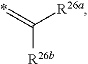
[R26a]C(=*)[R26b]
